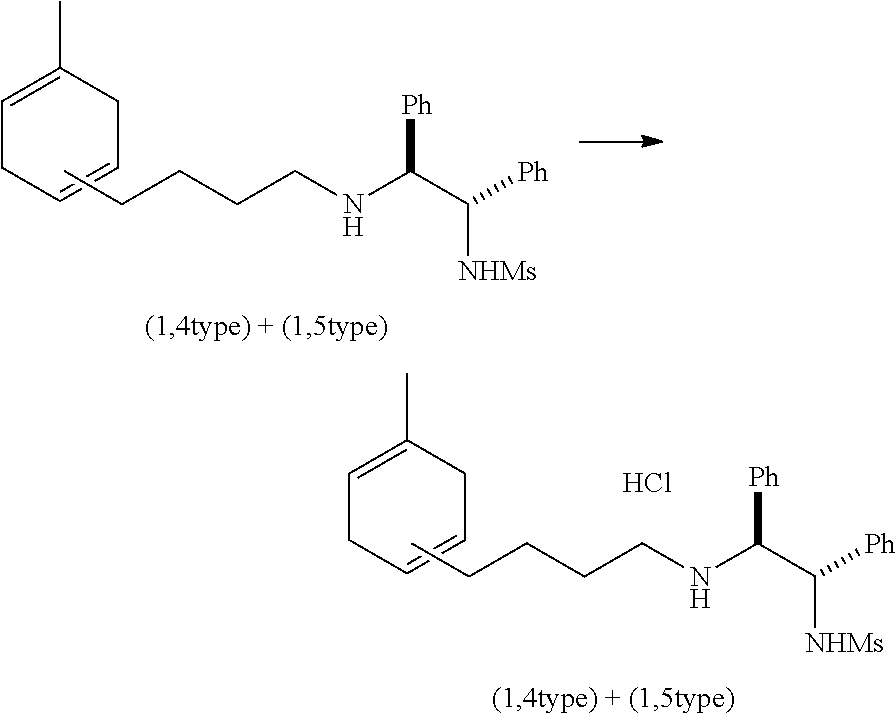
C1=C(C)CC=CC1.CCCCCNC(C([Ph])[NHMs])[Ph].C1=C(C)CC=CC1.CCCCCNC(C([Ph])[NHMs])[Ph].Cl
